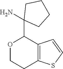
O1CCC2=C(C=CS2)C1C1(N)CCCC1
